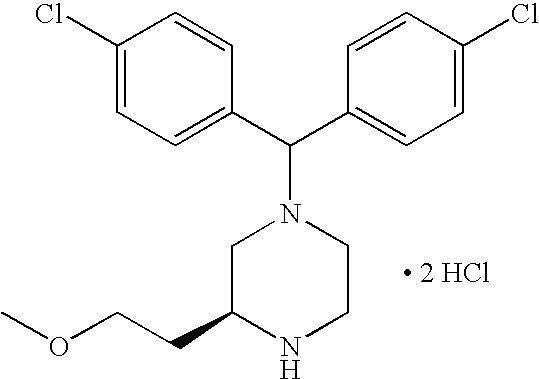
C1(C(C2=CC=C(Cl)C=C2)N2CC(CCOC)NCC2)=CC=C(Cl)C=C1.[ 2 HCl]
